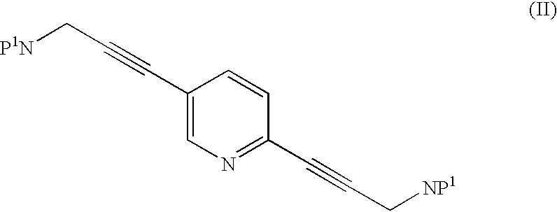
C1(C#CC[P1N])=CN=C(C#CC[NP1])C=C1
